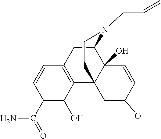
C1(C(=O)N)=C(O)C2=C(C=C1)CC1C3(O)C2(CC(O)C=C3)CCN1CC=C
